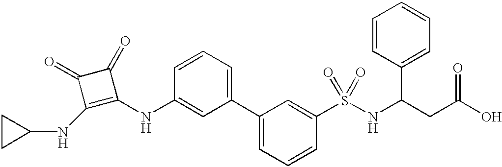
C1(NC2=C(NC3=CC(C4=CC=CC(S(NC(CC(O)=O)C5=CC=CC=C5)(=O)=O)=C4)=CC=C3)C(=O)C2=O)CC1
